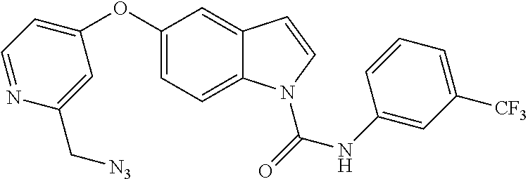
C1(OC2=CC=NC(C[N3])=C2)=CC=C2C(=C1)C=CN2C(NC1=CC([CF3])=CC=C1)=O
